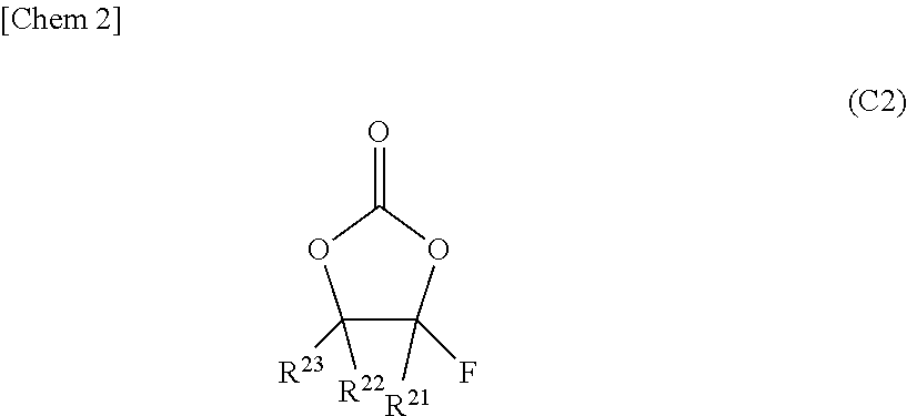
C1([R22])([R23])C([R21])(F)OC(=O)O1
